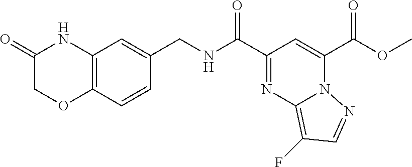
C1(C(NCC2=CC3=C(C=C2)OCC(=O)N3)=O)=NC2=C(F)C=NN2C(C(OC)=O)=C1
